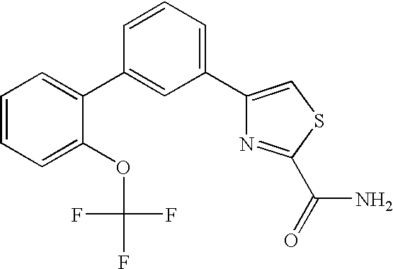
C1=CC=C(OC(F)(F)F)C(C2=CC(C3=CSC(C(=O)N)=N3)=CC=C2)=C1
